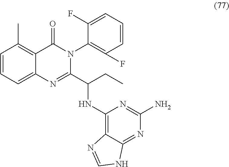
C1=CC=C2C(=C1C)C(=O)N(C1=C(F)C=CC=C1F)C(C(CC)NC1=C3C(=NC(N)=N1)NC=N3)=N2
